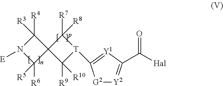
[R4]C1([R3])N([E])C([R6])([R5])C12C([R9])([R10])[T](C1=[Y1]C(C([Hal])=O)=[Y2][G2]1)C2([R8])[R7]
